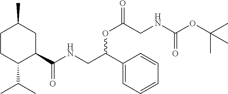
C1CC(C(C)C)C(C(NCC(C2=CC=CC=C2)OC(=O)CNC(=O)OC(C)(C)C)=O)CC1C
